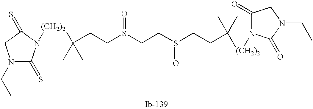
C(CCS(=O)CCS(=O)CCC(C)([(CH2)2]N1C(=O)CN(CC)C1=O)C)(C)(C)[(CH2)2]N1C(=S)N(CC)CC1=S
